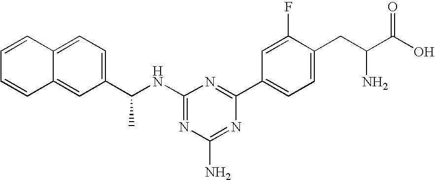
N1=C(NC(C2=CC=C3C(=C2)C=CC=C3)C)N=C(C2=CC=C(CC(C(O)=O)N)C(F)=C2)N=C1N
